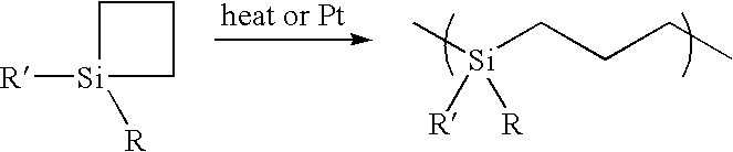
C[Si](CCCC)([R])[R].[Si]1([R])([R])CCC1
